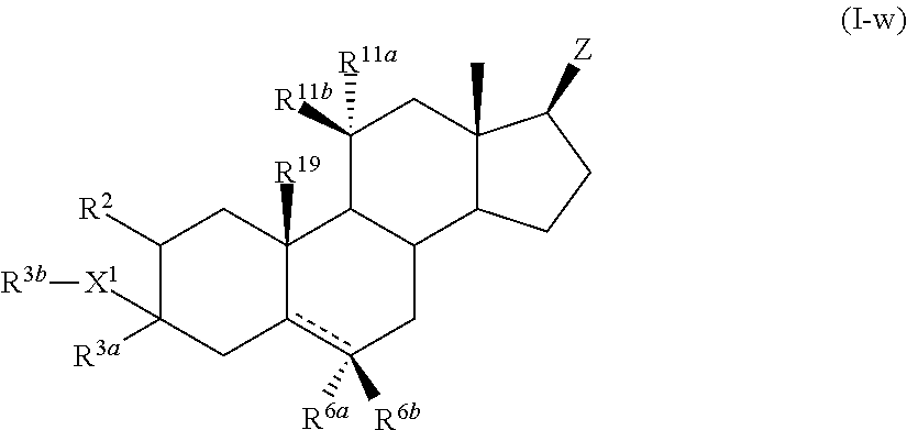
C1([R2])C([X1][R3b])([R3a])Cc2c([R6b])([R6a])CC3C(C2([R19])C1)C([R11b])([R11a])CC1(C)C3CCC1[Z]
